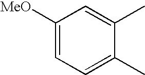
C1=C(C)C(C)=CC([MeO])=C1
